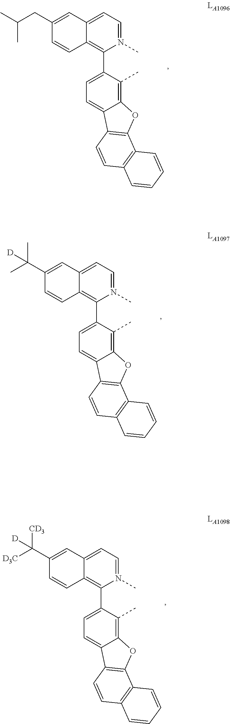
C1=C(CC(C)C)C=CC2=C(C3=CC=C4C(=C3C)OC3=C4C=CC4=C3C=CC=C4)N(C)=CC=C12.C1=C(C(C)(C)[D])C=CC2=C(C3=CC=C4C(=C3C)OC3=C4C=CC4=C3C=CC=C4)N(C)=CC=C12.C1=C(C([CD3])([D3C])[D])C=CC2=C(C3=CC=C4C(=C3C)OC3=C4C=CC4=C3C=CC=C4)N(C)=CC=C12
